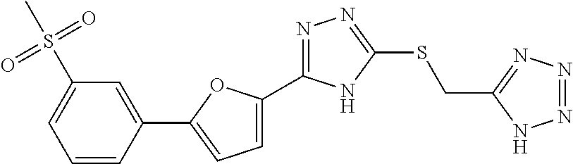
C1(S(C)(=O)=O)=CC=CC(C2=CC=C(C3=NN=C(SCC4=NN=NN4)N3)O2)=C1
